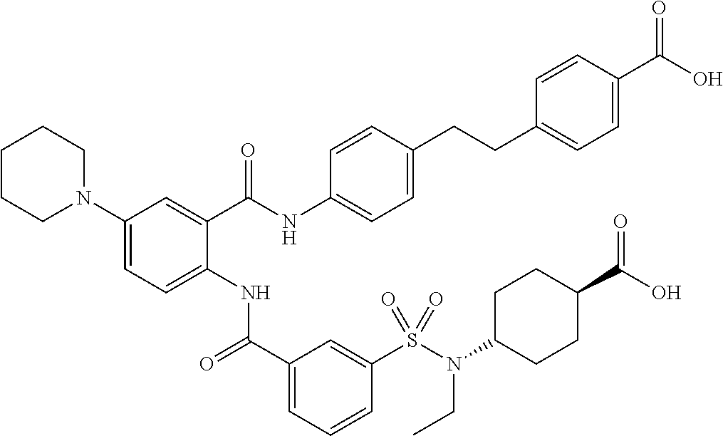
C1(N2CCCCC2)=CC=C(NC(C2=CC=CC(S(N(CC)C3CCC(C(=O)O)CC3)(=O)=O)=C2)=O)C(C(NC2=CC=C(CCC3=CC=C(C(O)=O)C=C3)C=C2)=O)=C1
